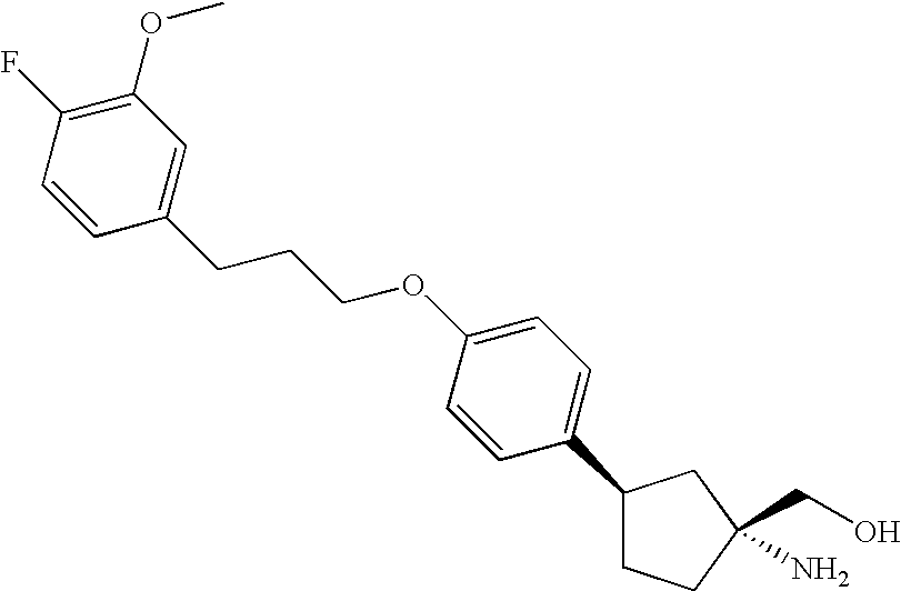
C1(C2=CC=C(OCCCC3=CC(OC)=C(F)C=C3)C=C2)CCC(CO)(N)C1
